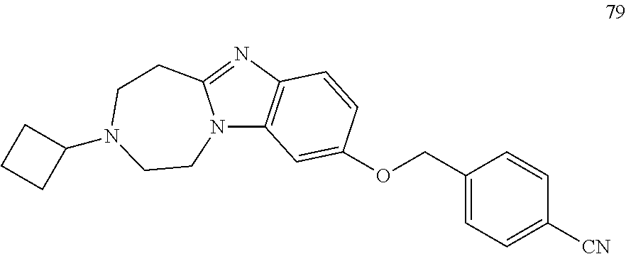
N12C3=C(N=C1CCN(C1CCC1)CC2)C=CC(OCC1=CC=C([CN])C=C1)=C3
